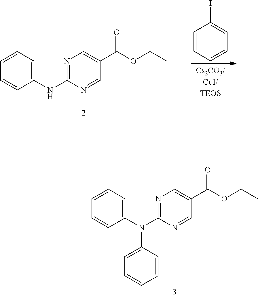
N1=C(NC2=CC=CC=C2)N=CC(C(=O)OCC)=C1.C1=CC=CC=C1I.N1=C(N(C2=CC=CC=C2)C2=CC=CC=C2)N=CC(C(=O)OCC)=C1
